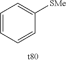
C1=CC=CC([SMe])=C1
